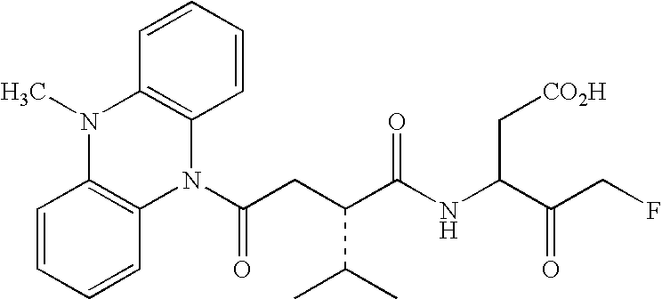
N1(C(=O)CC(C(C)C)C(NC(C[CO2H])C(CF)=O)=O)C2=C(N(C)C3=C1C=CC=C3)C=CC=C2
